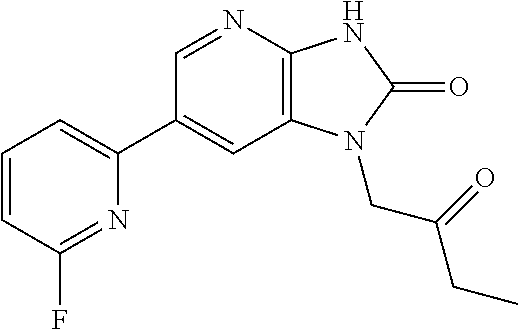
C1(C2=CC=CC(F)=N2)=CC2=C(N=C1)NC(=O)N2CC(CC)=O
